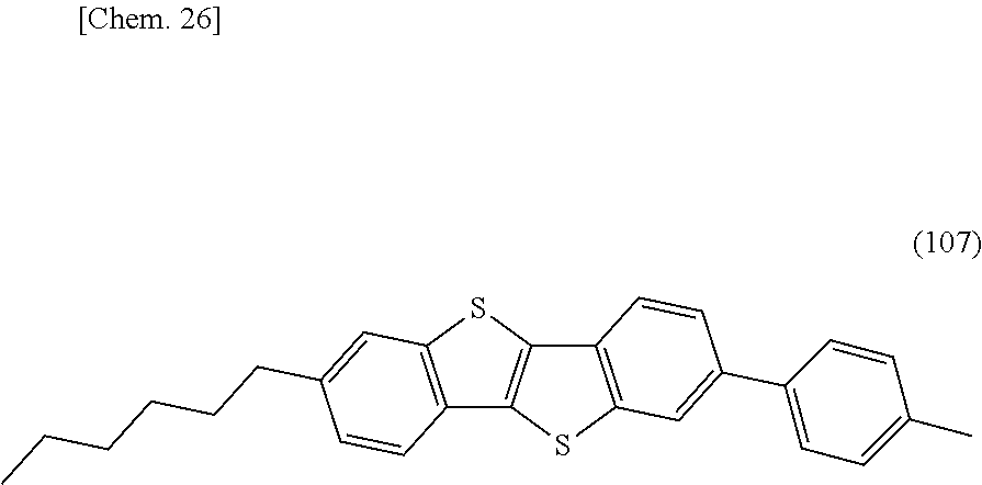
C12=C(SC3=C1SC1=C3C=CC(C3=CC=C(C)C=C3)=C1)C=C(CCCCCC)C=C2
